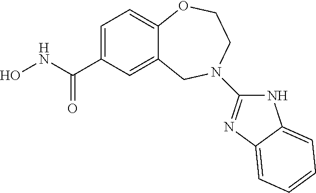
C12=CC(C(NO)=O)=CC=C1OCCN(C1=NC3=CC=CC=C3N1)C2
